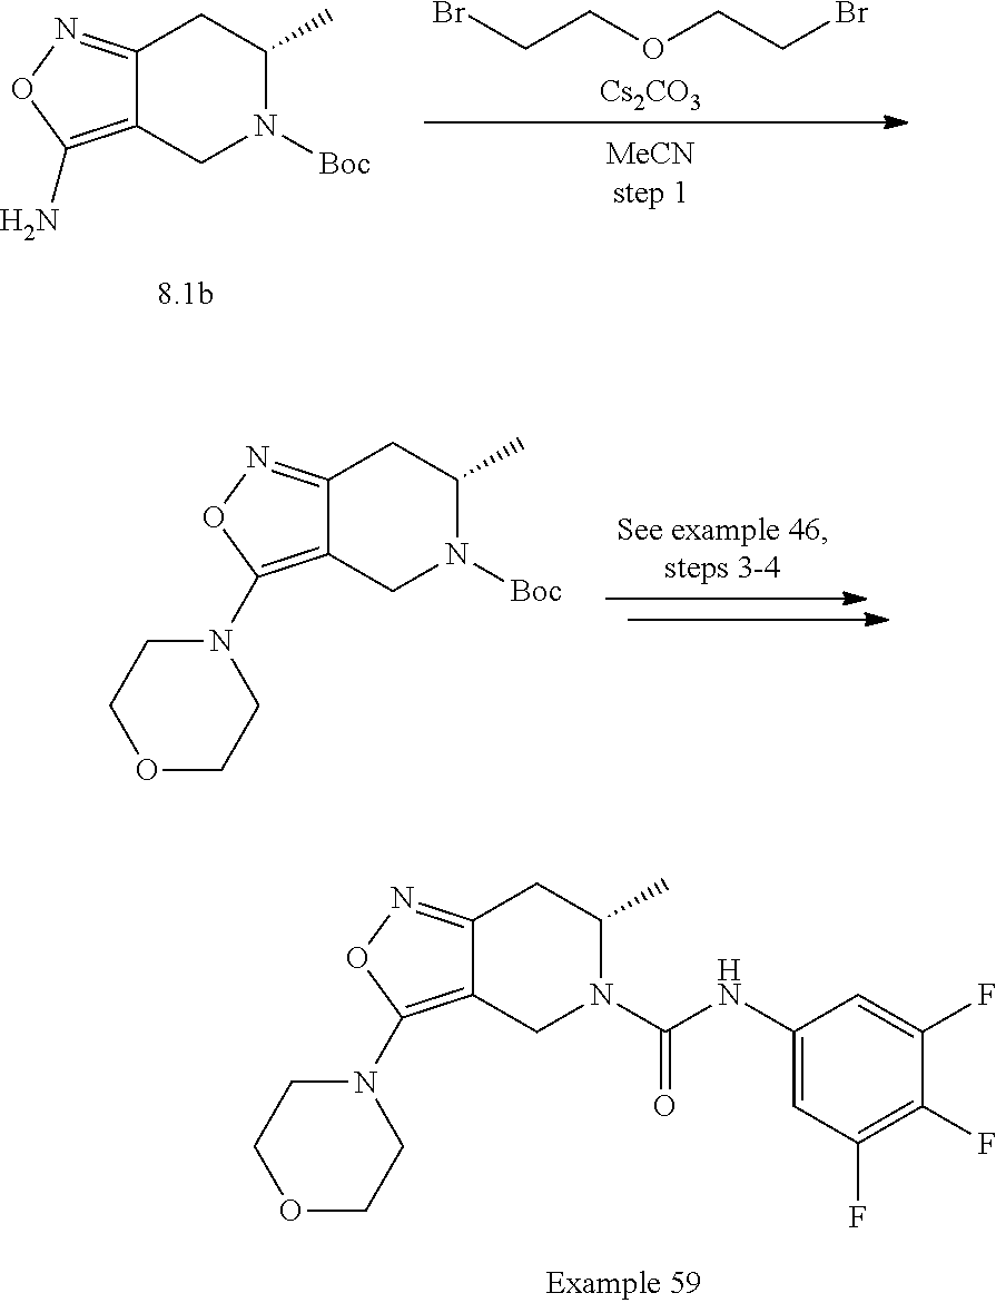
C12=NOC(N3CCOCC3)=C1CN(C(NC1=CC(F)=C(F)C(F)=C1)=O)C(C)C2.C12=NOC(N)=C1CN([Boc])C(C)C2.BrCCOCCBr.[Cs2CO3].C12=NOC(N3CCOCC3)=C1CN([Boc])C(C)C2
